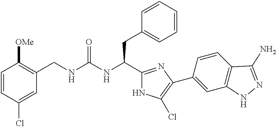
C1=CC(Cl)=CC(CNC(NC(C2=NC(C3=CC4=C(C=C3)C(N)=NN4)=C(Cl)N2)CC2=CC=CC=C2)=O)=C1[OMe]
